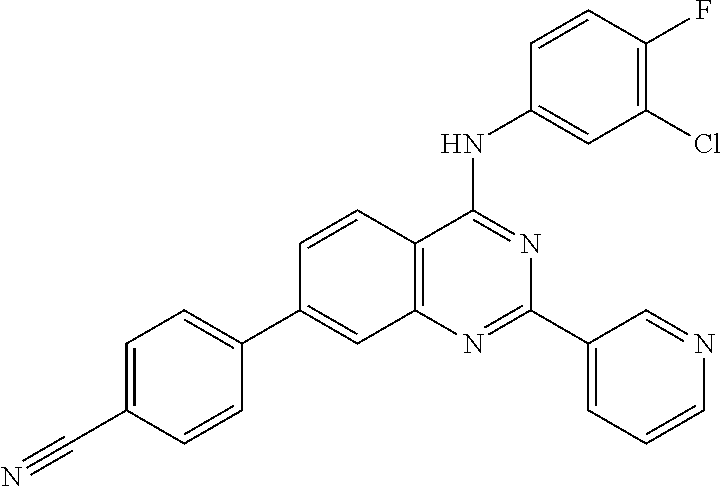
C12=C(N=C(C3=CC=CN=C3)N=C1NC1=CC(Cl)=C(F)C=C1)C=C(C1=CC=C(C#N)C=C1)C=C2
